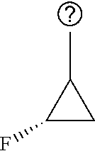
C1C(C)C1F
